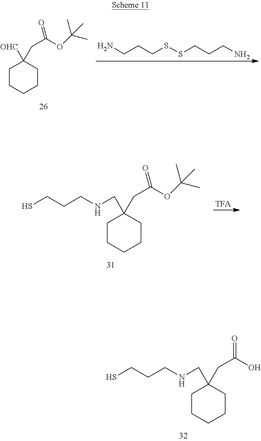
C(CCSSCCCN)N.[OHC]C1(CC(OC(C)(C)C)=O)CCCCC1.[TFA].C(C1(CC(OC(C)(C)C)=O)CCCCC1)NCCCS.C(C1(CC(O)=O)CCCCC1)NCCCS
